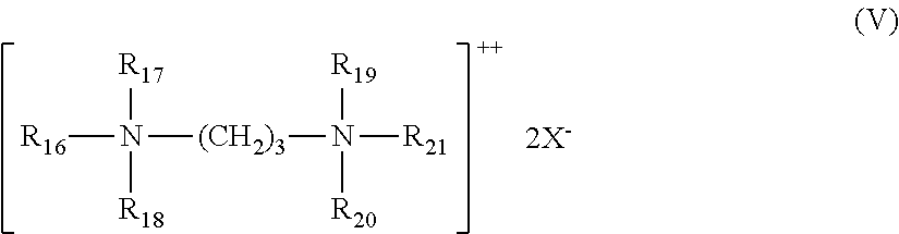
[R16]N([(CH2)3]N([R21])([R19])[R20])([R17])[R18]
